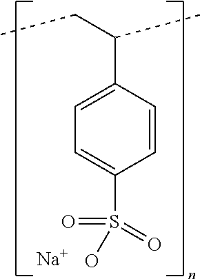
C1=CC(C(C)CC)=CC=C1S(O)(=O)=O.[Na]
